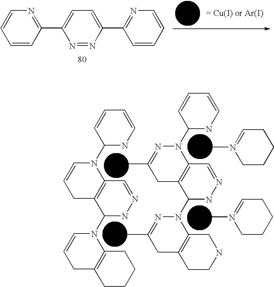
C1=CN=C(C2=CC=C(C3=NC=CC=C3)N=N2)C=C1.N1N=CC2=C(CC=CN2C2NC=CC=C2)C1N1C2=C(CCCC2)CC=C1.CC1=NN(C2NC=CC=C2)C2=C(C1)C(N1C3=C(CCNC3)CC(C)=N1)NN=C2.CN1=CCCCC1.CN1=CCCCC1
